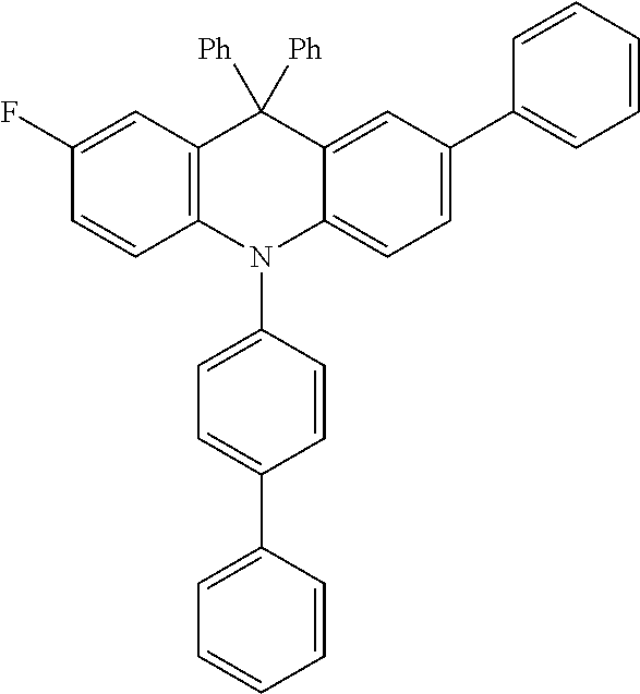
C1(F)=CC2=C(C=C1)N(C1=CC=C(C3=CC=CC=C3)C=C1)C1=CC=C(C3=CC=CC=C3)C=C1C2([Ph])[Ph]
